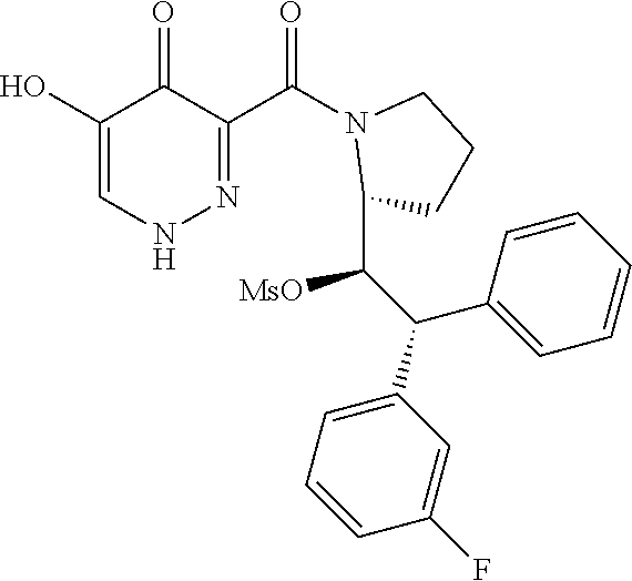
N1N=C(C(N2CCCC2C(C(C2=CC=CC=C2)C2=CC=CC(F)=C2)[MsO])=O)C(=O)C(O)=C1
